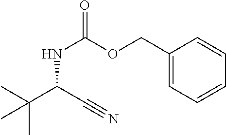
C1(COC(NC(C(C)(C)C)C#N)=O)=CC=CC=C1
